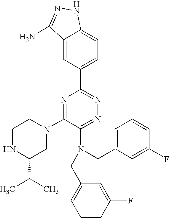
C1=C2C(=CC(C3=NN=C(N(CC4=CC=CC(F)=C4)CC4=CC=CC(F)=C4)C(N4CCNC(C(C)C)C4)=N3)=C1)C(N)=NN2
